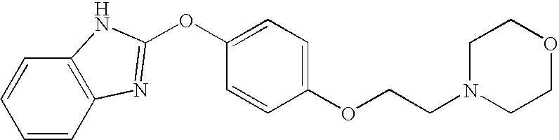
C1(OCCN2CCOCC2)=CC=C(OC2=NC3=C(C=CC=C3)N2)C=C1
